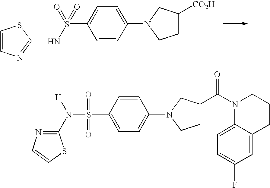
C1=C(S(NC2=NC=CS2)(=O)=O)C=CC(N2CC([CO2H])CC2)=C1.C1=CC(N2CC(C(N3C4=CC=C(F)C=C4CCC3)=O)CC2)=CC=C1S(N([H])C1=NC=CS1)(=O)=O
